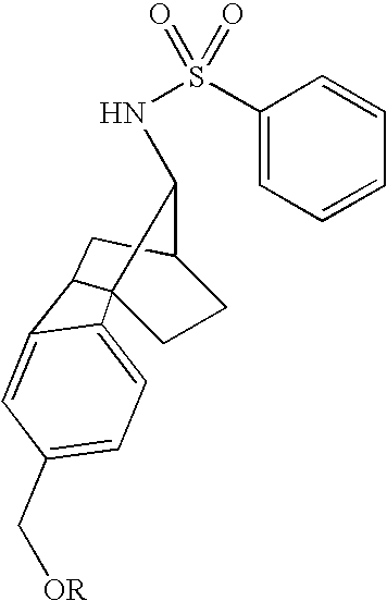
C1(S(NC2C34C(CC2CC3)C2=CC(C[OR])=CC=C42)(=O)=O)=CC=CC=C1
